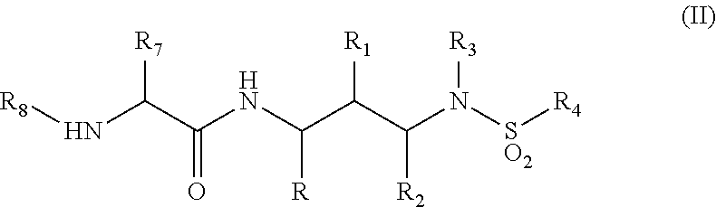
N(C(C(NC(C(C(N([SO2][R4])[R3])[R2])[R1])[R])=O)[R7])[R8]
